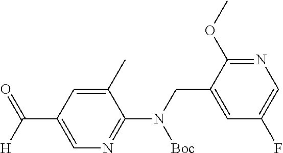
C(C1=CN=C(N(CC2=CC(F)=CN=C2OC)[Boc])C(C)=C1)([H])=O
